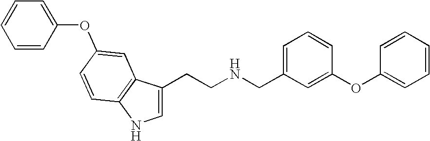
C1=C(CCNCC2=CC=CC(OC3=CC=CC=C3)=C2)C2=C(N1)C=CC(OC1=CC=CC=C1)=C2
